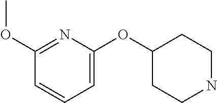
C1(OC2CCNCC2)=CC=CC(OC)=N1
